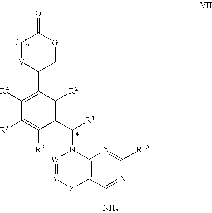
C1(C([R1])N2[W]=[Y][Z]C3=C2[X]=C([R10])N=C3N)=C([R2])C(C2C[G]C(=O)C[V]2)=C([R4])C([R5])=C1[R6]
